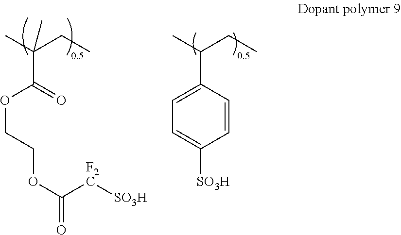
C(C(C(OCCOC([F2C][SO3H])=O)=O)(C)C)C.C(C(C1=CC=C([SO3H])C=C1)C)C
